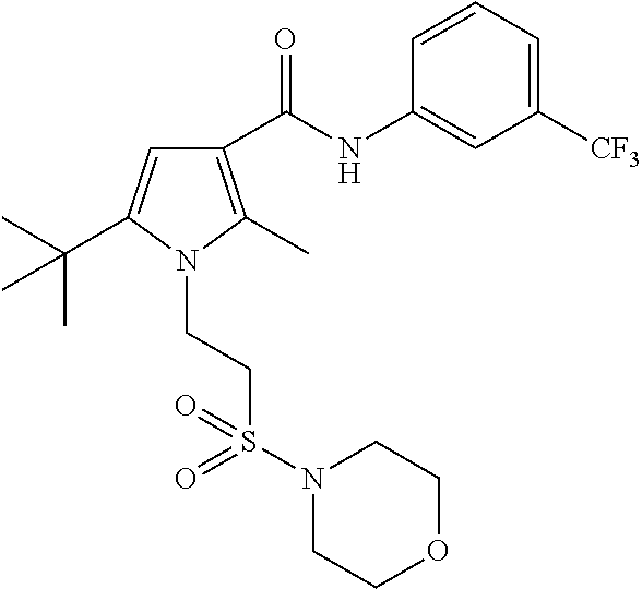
C1([CF3])=CC=CC(NC(C2=C(C)N(CCS(N3CCOCC3)(=O)=O)C(C(C)(C)C)=C2)=O)=C1
